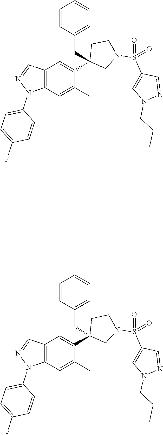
C12=C(C=C(C)C(C3(CC4=CC=CC=C4)CN(S(C4=CN(CCC)N=C4)(=O)=O)CC3)=C1)N(C1=CC=C(F)C=C1)N=C2.C12=C(C=C(C)C(C3(CC4=CC=CC=C4)CN(S(C4=CN(CCC)N=C4)(=O)=O)CC3)=C1)N(C1=CC=C(F)C=C1)N=C2
